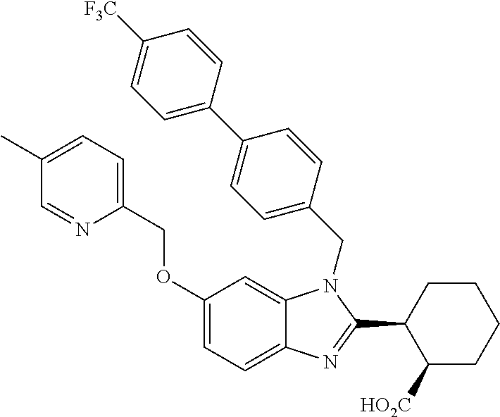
C1(COC2=CC=C3C(=C2)N(CC2=CC=C(C4=CC=C([F3C])C=C4)C=C2)C(C2C([HO2C])CCCC2)=N3)=CC=C(C)C=N1
